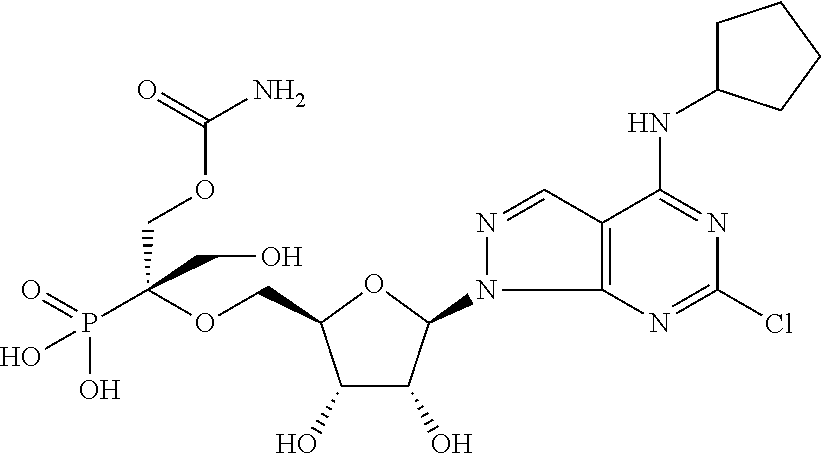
C(OCC1C(O)C(O)C(N2C3=C(C=N2)C(NC2CCCC2)=NC(Cl)=N3)O1)(P(=O)(O)O)(COC(N)=O)CO
